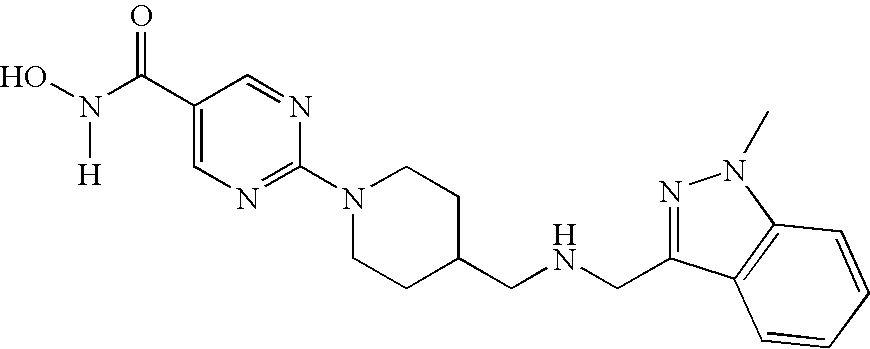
ON(C(=O)C1=CN=C(N2CCC(CNCC3=NN(C)C4=C3C=CC=C4)CC2)N=C1)[H]
